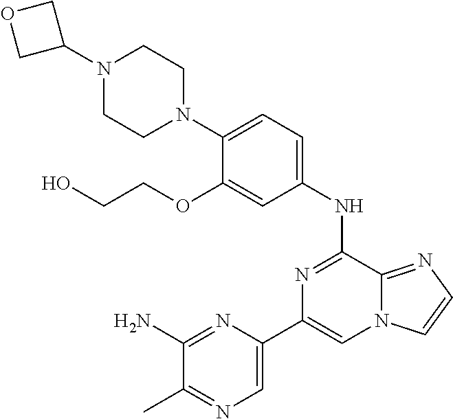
C1=C(C2=CN3C(=NC=C3)C(NC3=CC=C(N4CCN(C5COC5)CC4)C(OCCO)=C3)=N2)N=C(N)C(C)=N1
